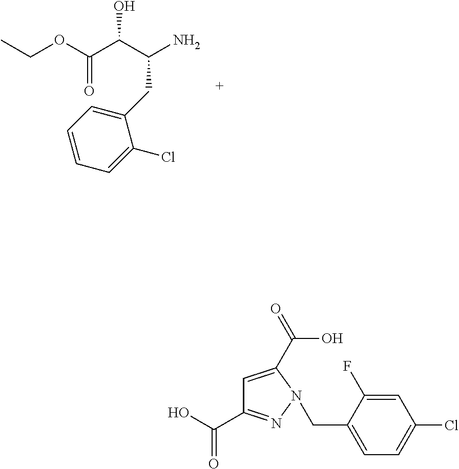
CCOC(C(C(N)CC1=CC=CC=C1Cl)O)=O.OC(=O)C1=NN(CC2=CC=C(Cl)C=C2F)C(C(O)=O)=C1
